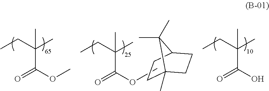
O(C(=O)C(CC)(C)C)C.C1C2(C)CCC(C1)C2(C)C.O(C(=O)C(CC)(C)C)C.OC(=O)C(CC)(C)C
